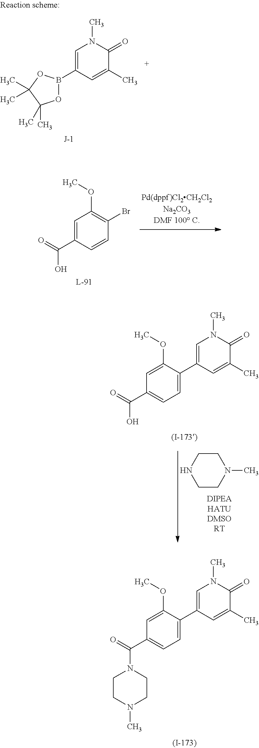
O1B(C2=CN(C)C(=O)C(C)=C2)OC(C)(C)C1(C)C.C1=C(C(O)=O)C=CC(Br)=C1OC.C1(C2=CN(C)C(=O)C(C)=C2)=CC=C(C(N2CCN(C)CC2)=O)C=C1OC.C1(C2=CN(C)C(=O)C(C)=C2)=CC=C(C(O)=O)C=C1OC.C1CN(C)CCN1
